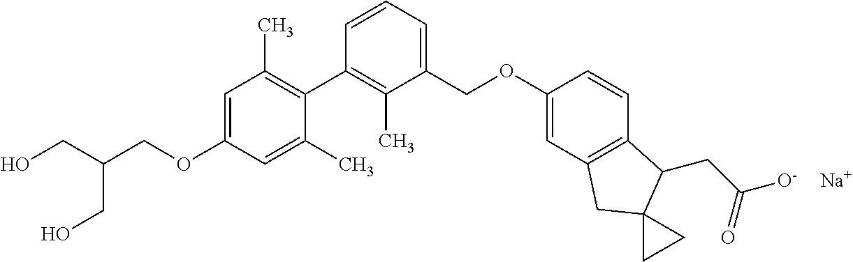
C1=C(OCC(CO)CO)C=C(C)C(C2=C(C)C(COC3=CC4=C(C=C3)C(CC(=O)[O-])C3(C4)CC3)=CC=C2)=C1C.[Na]
